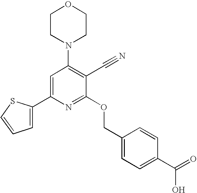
C1=C(C2=CC(N3CCOCC3)=C(C#N)C(OCC3=CC=C(C(=O)O)C=C3)=N2)SC=C1
